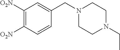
C(C1=CC([O2N])=C([O2N])C=C1)N1CCN(CC)CC1
